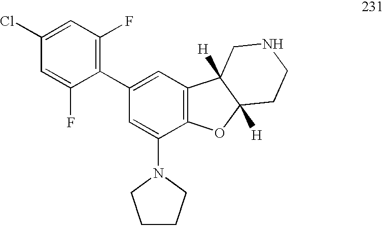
C1(N2CCCC2)=CC(C2=C(F)C=C(Cl)C=C2F)=CC2=C1OC1([H])C2([H])CNCC1
